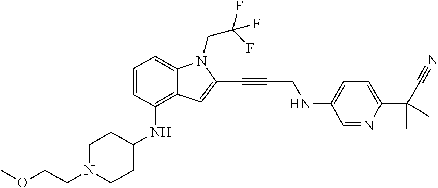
C1=CC(NC2CCN(CCOC)CC2)=C2C(=C1)N(CC(F)(F)F)C(C#CCNC1=CC=C(C(C#N)(C)C)N=C1)=C2
